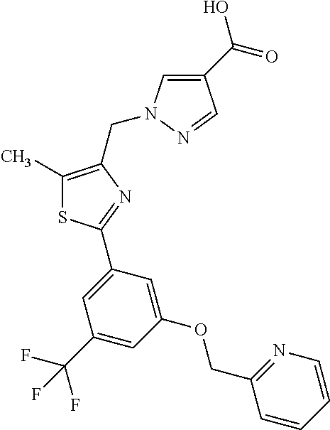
C1(C)=C(CN2C=C(C(O)=O)C=N2)N=C(C2=CC(C(F)(F)F)=CC(OCC3=NC=CC=C3)=C2)S1
